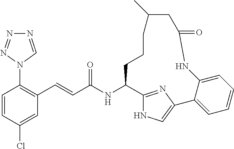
C1=CC(Cl)=CC(C=CC(NC2C3=NC(=CN3)C3=CC=CC=C3NC(=O)CC(C)CCC2)=O)=C1N1C=NN=N1
